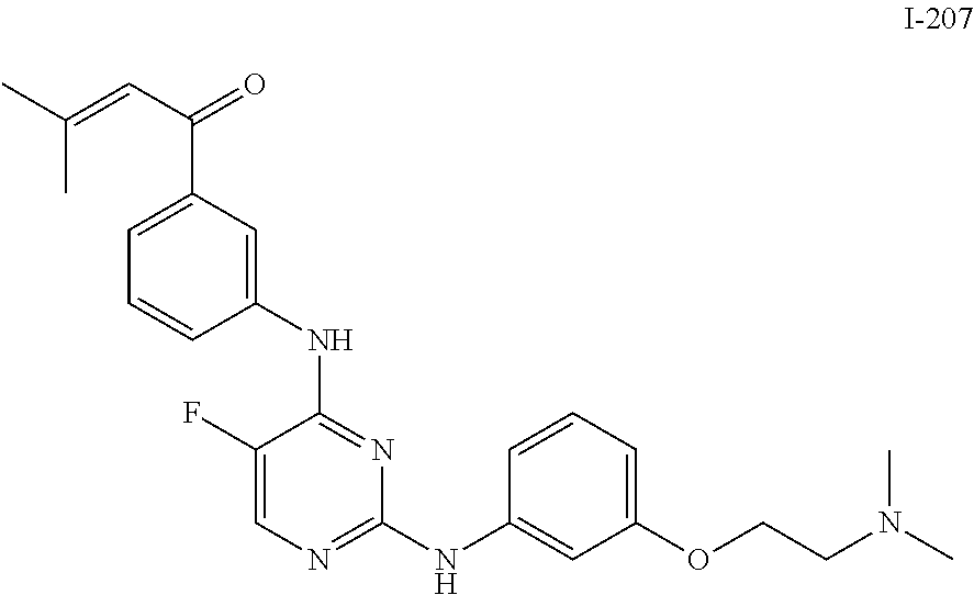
C1(NC2=NC(NC3=CC(OCCN(C)C)=CC=C3)=NC=C2F)=CC(C(=O)C=C(C)C)=CC=C1
